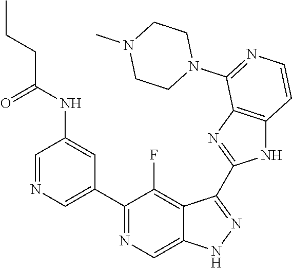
C1=NC=C(C2=NC=C3C(=C2F)C(C2=NC4=C(N2)C=CN=C4N2CCN(C)CC2)=NN3)C=C1NC(CCC)=O
